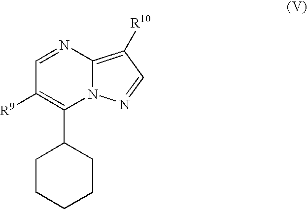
C1=NC2=C([R10])C=NN2C(C2CCCCC2)=C1[R9]
